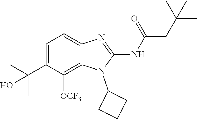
C1=C(C(C)(C)O)C([OCF3])=C2C(=C1)N=C(NC(=O)CC(C)(C)C)N2C1CCC1
